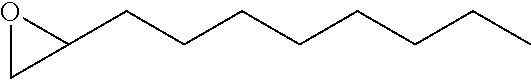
O1CC1CCCCCCCC
